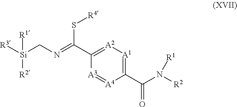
[A2]1=C(C(=NC[Si]([R3])([R2])[R1])S[R4])[A3]=[A4]C(C(N([R2])[R1])=O)=[A1]1
